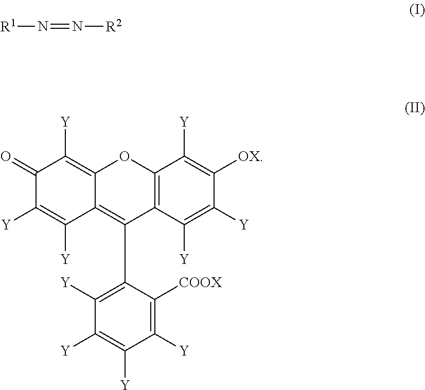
[R1]N=N[R2].C1(=O)C([Y])=C([Y])C2=C(C3=C([Y])C([Y])=C([Y])C([Y])=C3[COOX])C3=C(OC2=C1[Y])C([Y])=C([OX])C([Y])=C3[Y]
